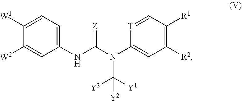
[T]1=CC([R1])=C([R2])C=C1N(C(NC1=CC=C([W1])C([W2])=C1)=[Z])C([Y1])([Y3])[Y2]
